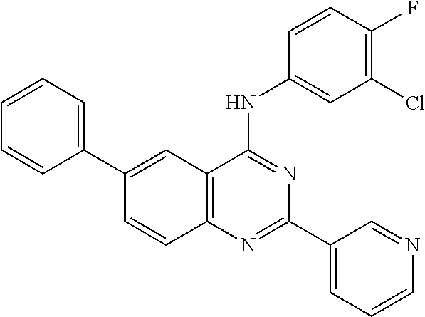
C1(C2=CC=CC=C2)=CC2=C(C=C1)N=C(C1=CC=CN=C1)N=C2NC1=CC(Cl)=C(F)C=C1
